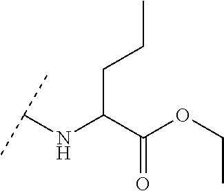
C(C(C(OCC)=O)NC(C)C)CC
